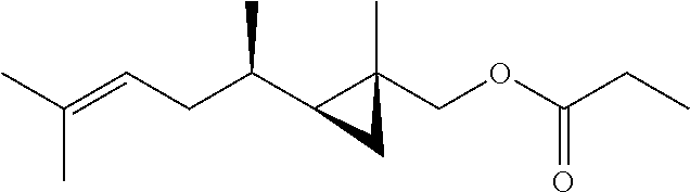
C(C=C(C)C)C(C1C(C)(COC(CC)=O)C1)C
